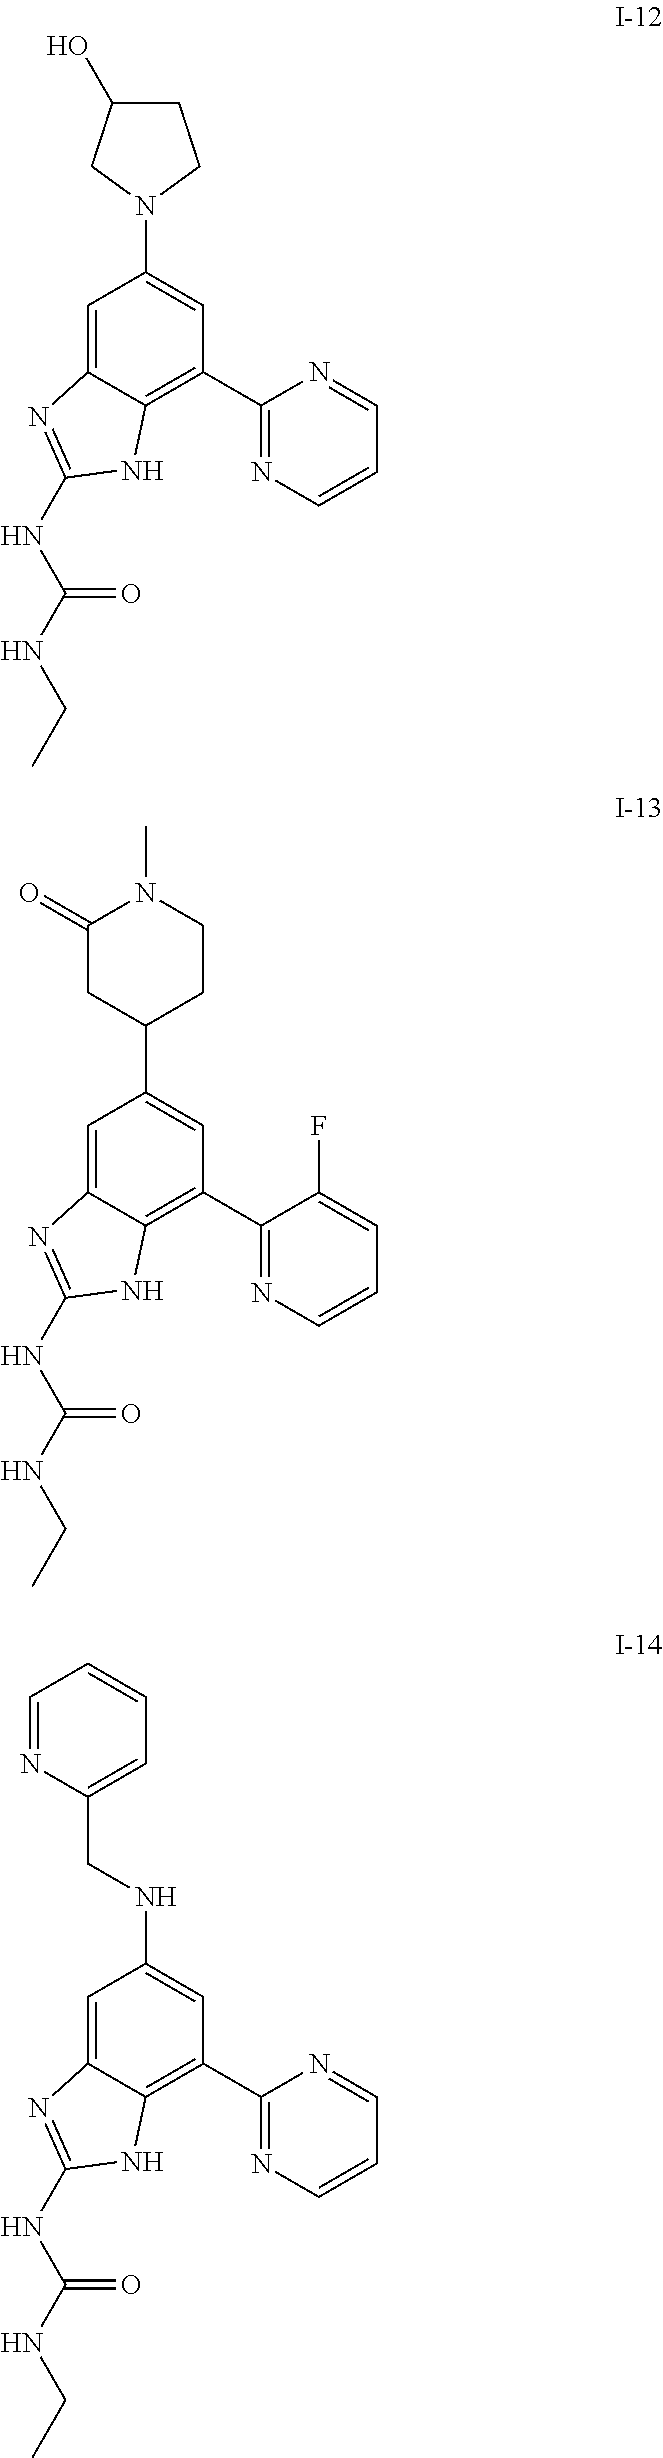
C1=C2C(=C(C3=NC=CC=N3)C=C1N1CCC(O)C1)NC(NC(NCC)=O)=N2.C1=C2C(=C(C3=NC=CC=C3F)C=C1C1CCN(C)C(=O)C1)NC(NC(NCC)=O)=N2.C1=C2C(=C(C3=NC=CC=N3)C=C1NCC1=CC=CC=N1)NC(NC(NCC)=O)=N2
